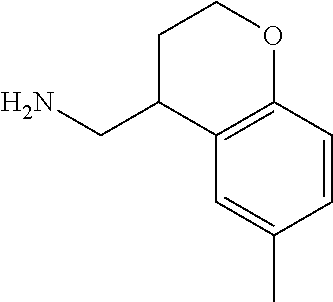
NCC1C2=C(OCC1)C=CC(C)=C2
